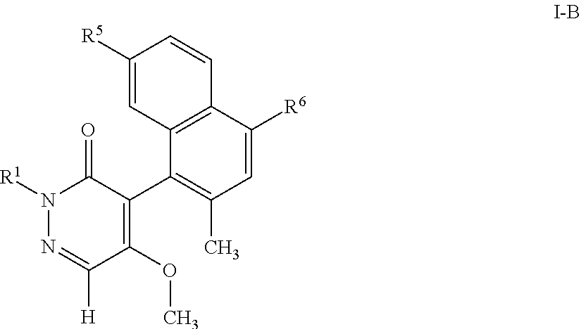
N1([R1])N=C([H])C(OC)=C(C2=C(C)C=C([R6])C3=C2C=C([R5])C=C3)C1=O
